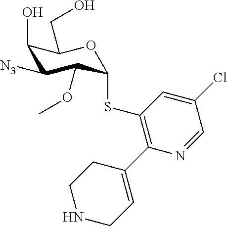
[N3]C1C(O)C(CO)OC(SC2=C(C3=CCNCC3)N=CC(Cl)=C2)C1OC
